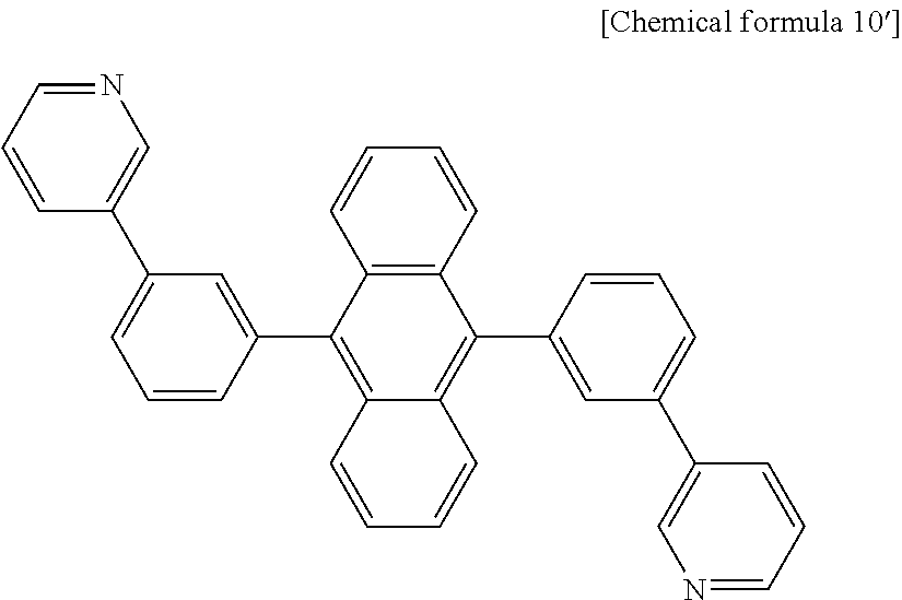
N1=CC=CC(C2=CC=CC(C3=C4C(=C(C5=CC(C6=CN=CC=C6)=CC=C5)C5=C3C=CC=C5)C=CC=C4)=C2)=C1
